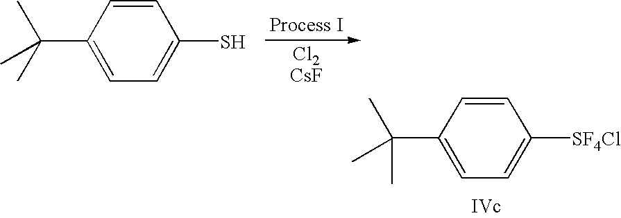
[Cl2CsF].C1=CC(C(C)(C)C)=CC=C1S.C1=CC(C(C)(C)C)=CC=C1[SF4Cl]
